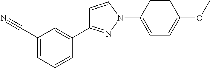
C1(C#N)=CC=CC(C2=NN(C3=CC=C(OC)C=C3)C=C2)=C1
